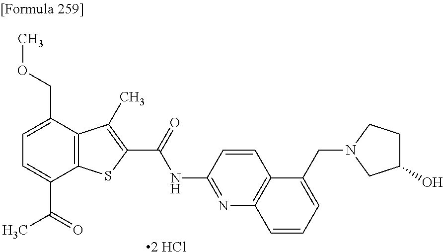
[2 HCl].C1=C(C(=O)C)C2=C(C(COC)=C1)C(C)=C(C(=O)NC1=NC3=C(C=C1)C(CN1CC(O)CC1)=CC=C3)S2
